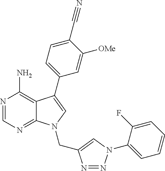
N1=CN=C2C(=C1N)C(C1=CC=C(C#N)C([OMe])=C1)=CN2CC1=CN(C2=CC=CC=C2F)N=N1
